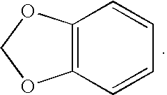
C12=C(C=CC=C1)OCO2
